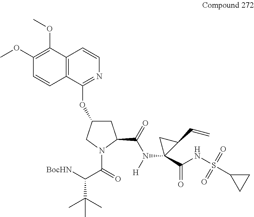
C12=C(C(OC3CC(C(=O)N(C4(C(NS(C5CC5)(=O)=O)=O)CC4C=C)[H])N(C(=O)C([BocHN])C(C)(C)C)C3)=NC=C1)C=CC(OC)=C2OC
